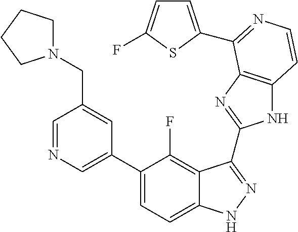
C1=C(C2=CC=C3C(=C2F)C(C2=NC4=C(N2)C=CN=C4C2=CC=C(F)S2)=NN3)C=C(CN2CCCC2)C=N1
